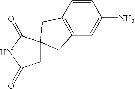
C1=CC2=C(C=C1N)CC1(C2)CC(=O)NC1=O
